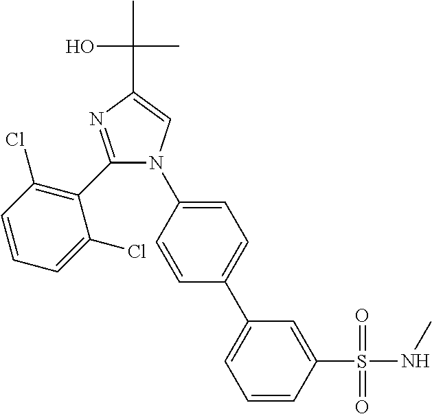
C1(C2=C(Cl)C=CC=C2Cl)=NC(C(O)(C)C)=CN1C1=CC=C(C2=CC=CC(S(NC)(=O)=O)=C2)C=C1
